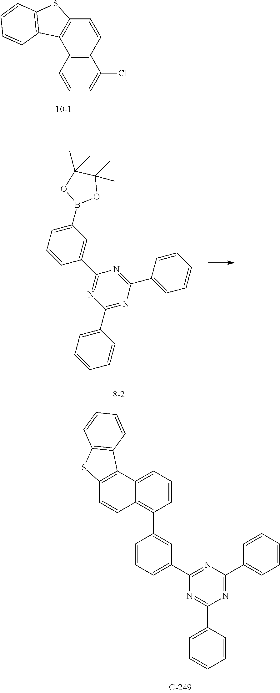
C1(C2=CC=CC=C2)=NC(C2=CC=CC=C2)=NC(C2=CC(B3OC(C)(C)C(C)(C)O3)=CC=C2)=N1.C1(C2=CC=CC=C2)=NC(C2=CC=CC(C3=C4C(=CC=C3)C3=C(C=C4)SC4=C3C=CC=C4)=C2)=NC(C2=CC=CC=C2)=N1.C12=C(C=CC=C1Cl)C1=C(C=C2)SC2=C1C=CC=C2
